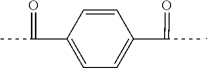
C(C1=CC=C(C(C)=O)C=C1)(C)=O
